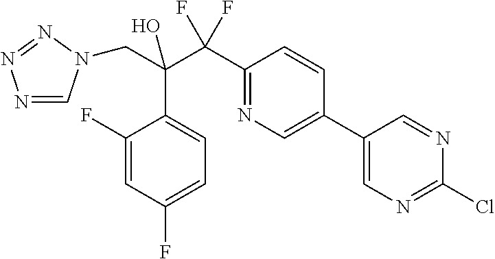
N1=CN(CC(C(C2=NC=C(C3=CN=C(Cl)N=C3)C=C2)(F)F)(O)C2=CC=C(F)C=C2F)N=N1
